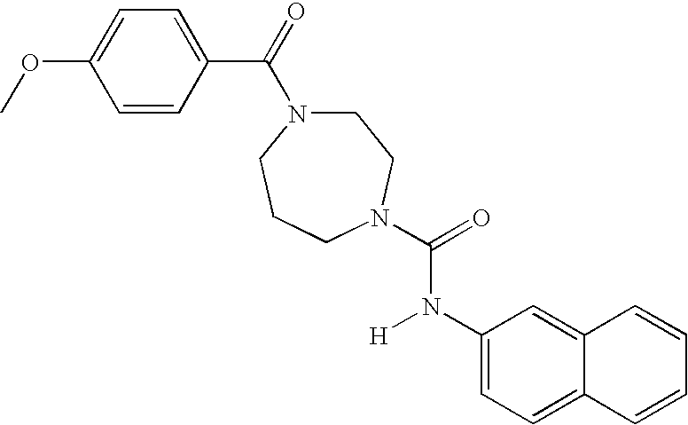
C1(C(=O)N2CCN(C(=O)N(C3=CC=C4C(=C3)C=CC=C4)[H])CCC2)=CC=C(OC)C=C1
